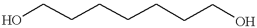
OCCCCCCCO
